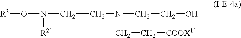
[R3]ON(CCN(CC[COOX1])CCO)[R2]
